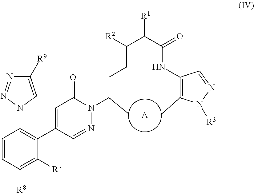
[A].C(C(C(=O)NC1=C(C)N([R3])N=C1)[R1])([R2])CCC(N1C(=O)C=C(C2=C(N3C=C([R9])N=N3)C=CC([R8])=C2[R7])C=N1)C
